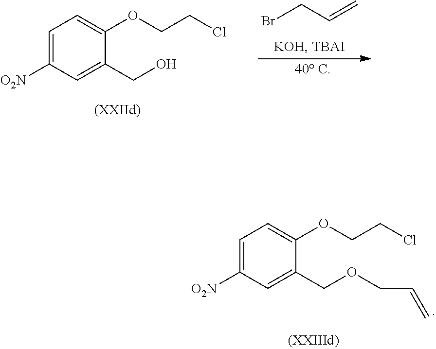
C1=C(CO)C(OCCCl)=CC=C1[O2N].BrCC=C.C1=C(COCC=C)C(OCCCl)=CC=C1[O2N]
